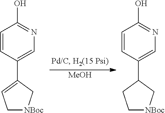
C1=CC(C2CC[NBoc]C2)=CN=C1O.C1=CC(C2=CC[NBoc]C2)=CN=C1O.[MeOH]
